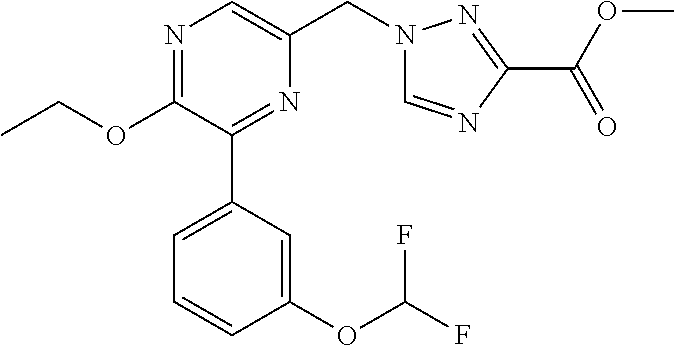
N1=C(OCC)C(C2=CC=CC(OC(F)F)=C2)=NC(CN2C=NC(C(=O)OC)=N2)=C1
